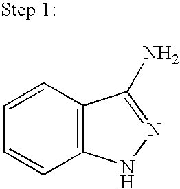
C1=CC2=C(C=C1)NN=C2N
